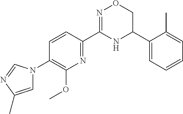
C1=CC(C2=NOCC(C3=CC=CC=C3C)N2)=NC(OC)=C1N1C=C(C)N=C1
